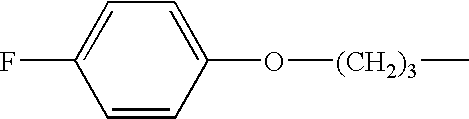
C1=C(F)C=CC(O[(CH2)3]C)=C1
